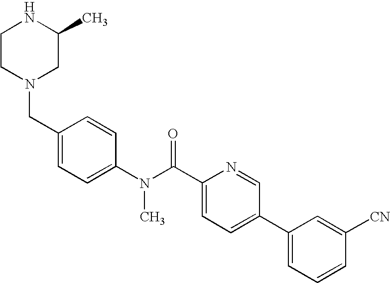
C1CN(CC2=CC=C(N(C(C3=CC=C(C4=CC=CC([CN])=C4)C=N3)=O)C)C=C2)CC(C)N1
